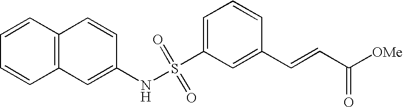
C1=C(S(NC2=CC3=C(C=C2)C=CC=C3)(=O)=O)C=C(C=CC([OMe])=O)C=C1
